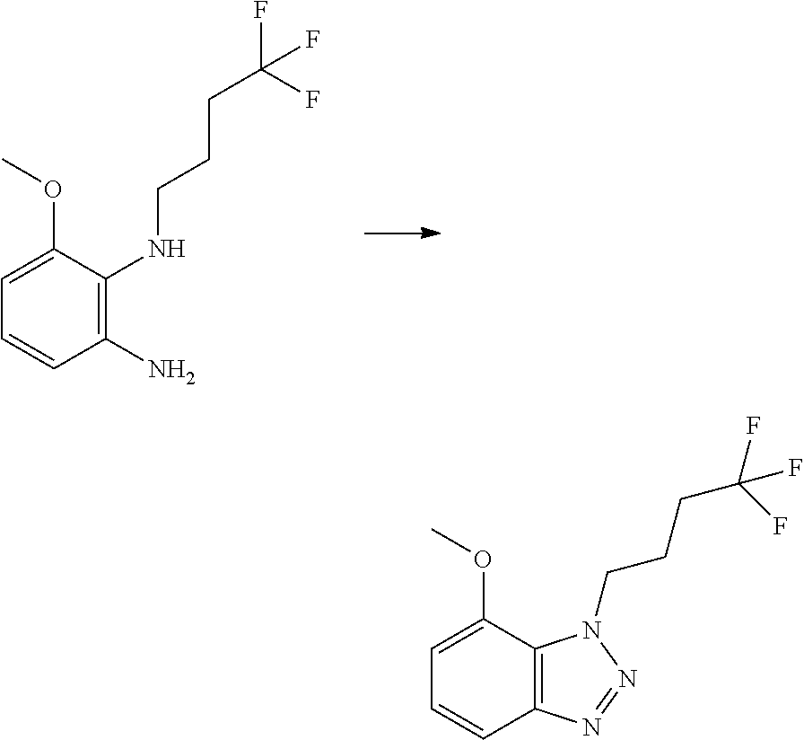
C1(N)=C(NCCCC(F)(F)F)C(OC)=CC=C1.C12=C(C(OC)=CC=C1)N(CCCC(F)(F)F)N=N2
